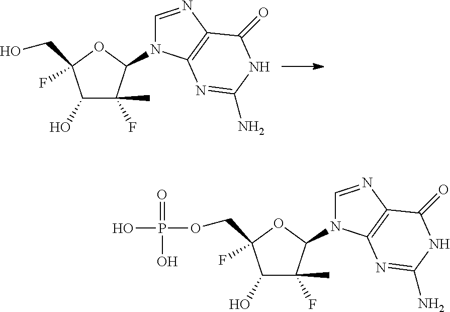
C1(O)C(C)(F)C(N2C=NC3=C2N=C(N)NC3=O)OC1(CO)F.C1(O)C(C)(F)C(N2C=NC3=C2N=C(N)NC3=O)OC1(COP(O)(=O)O)F
